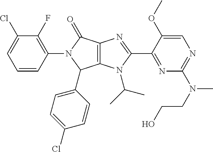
C12=C(N(C(C)C)C(C3=NC(N(CCO)C)=NC=C3OC)=N1)C(C1=CC=C(Cl)C=C1)N(C1=C(F)C(Cl)=CC=C1)C2=O
